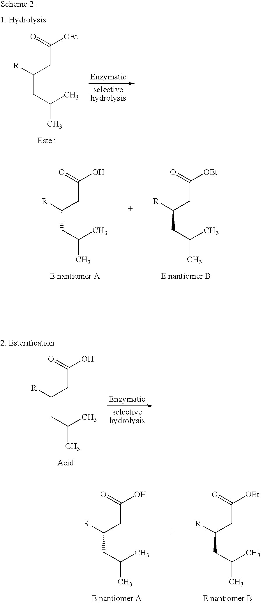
O=C([OEt])CC([R])CC(C)C.O=C(O)CC([R])CC(C)C.O=C([OEt])CC([R])CC(C)C.O=C(O)CC([R])CC(C)C.O=C(O)CC([R])CC(C)C.O=C([OEt])CC([R])CC(C)C
